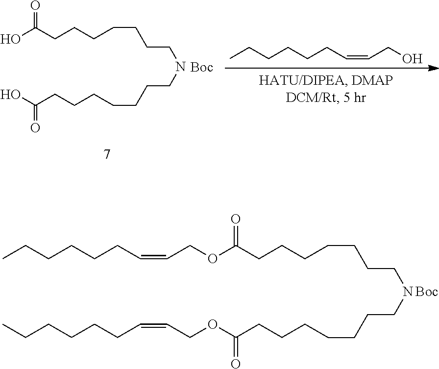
OC(CCCCCCCNCCCCCCCC(O)=O)=O.CCCCCCC=CCO.CCCCCCC=CCOC(CCCCCCCNCCCCCCCC(=O)OCC=CCCCCCC)=O
